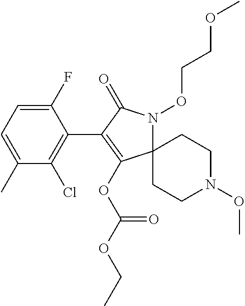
C12(N(OCCOC)C(=O)C(C3=C(Cl)C(C)=CC=C3F)=C1OC(OCC)=O)CCN(OC)CC2
